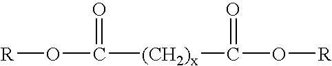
[R]OC([(CH2)x]C(O[R])=O)=O
